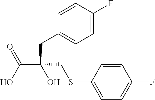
OC(C(CC1=CC=C(F)C=C1)(CSC1=CC=C(F)C=C1)O)=O
